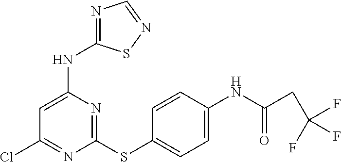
C1=C(NC2=NC=NS2)N=C(SC2=CC=C(NC(CC(F)(F)F)=O)C=C2)N=C1Cl
